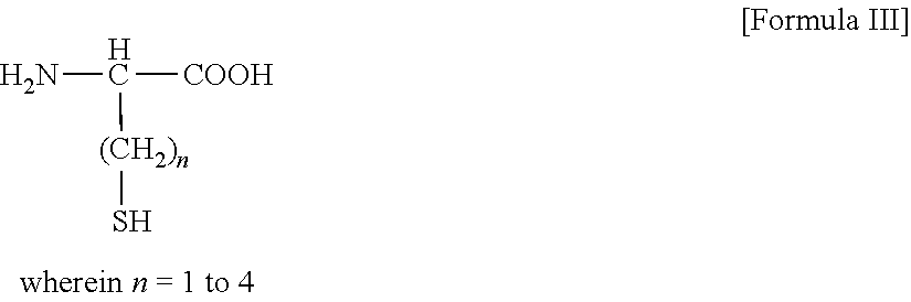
NC([(CH2)n]S)[COOH]
